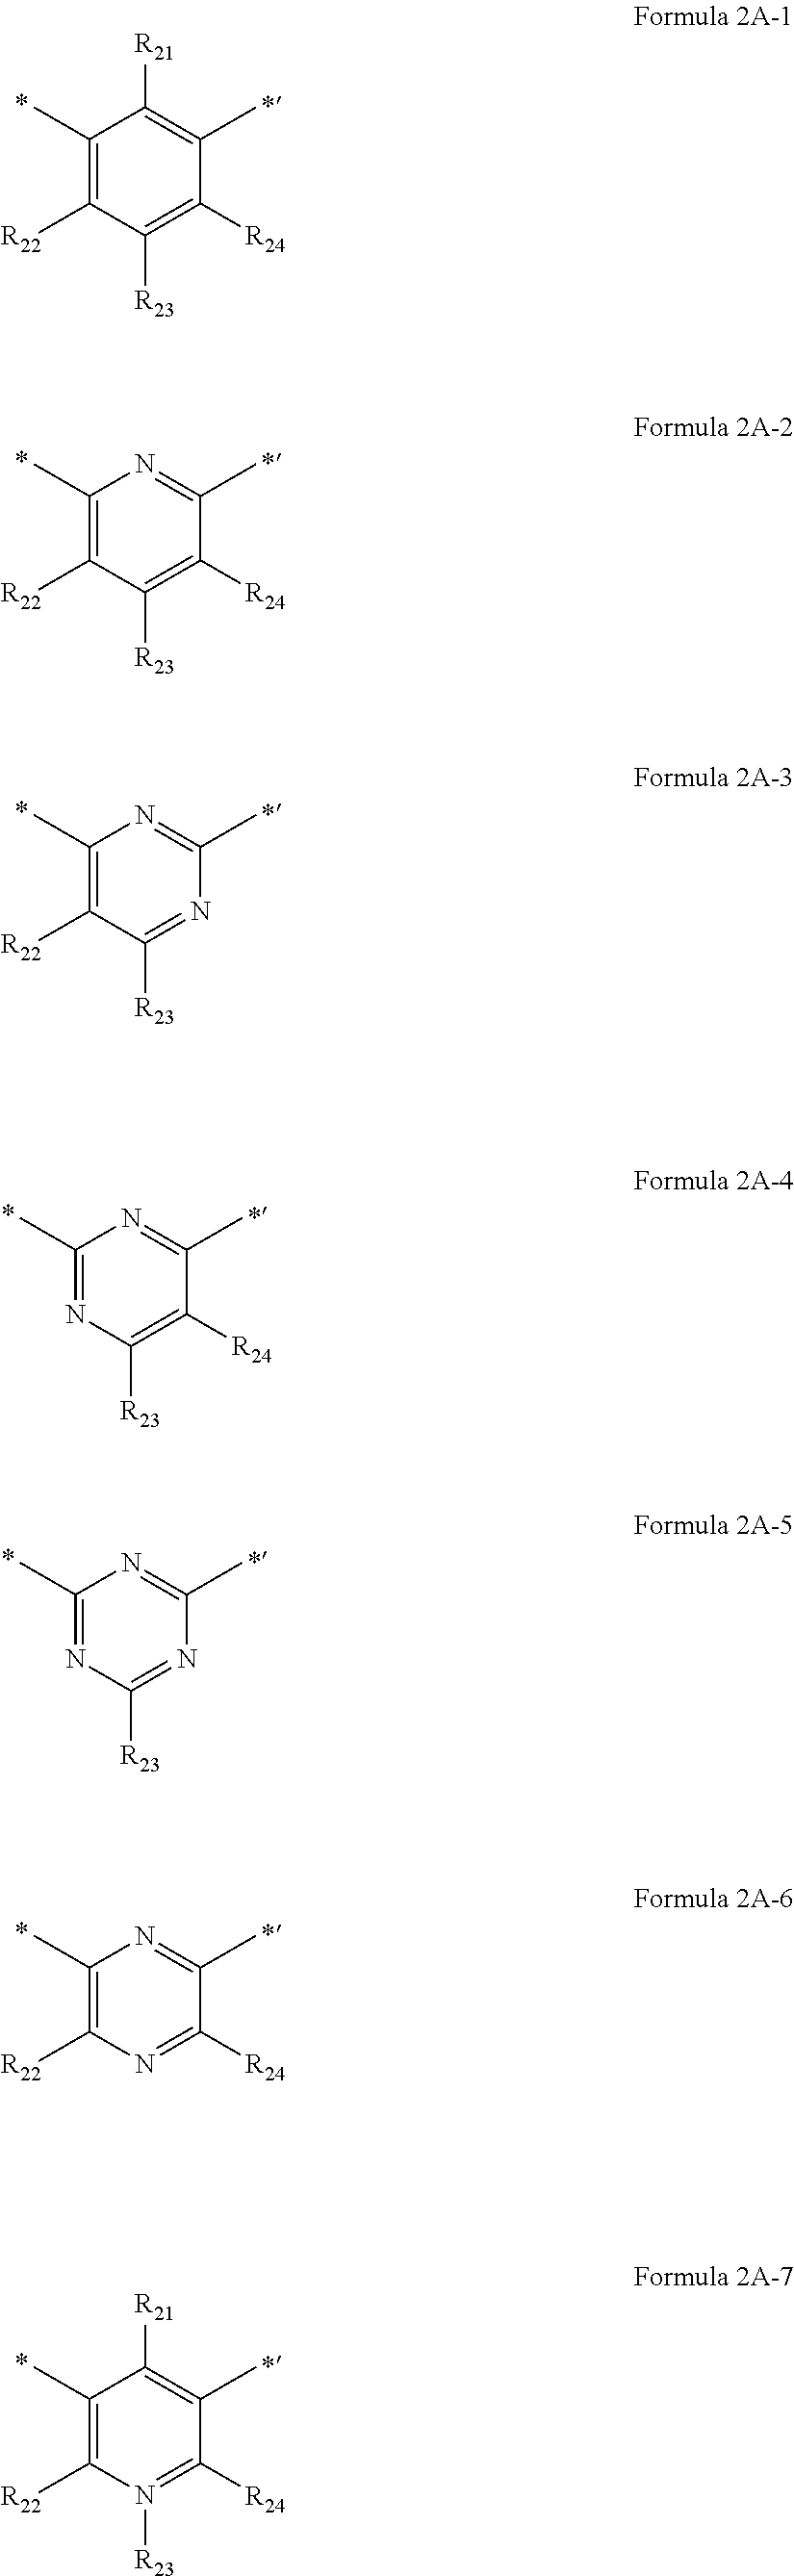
C1(C)=C([R22])C([R23])=C([R24])C(C)=C1[R21].C1(C)=C([R22])C([R23])=C([R24])C(C)=N1.C1(C)=C([R22])C([R23])=NC(C)=N1.C1(C)=NC([R23])=C([R24])C(C)=N1.C1(C)=NC([R23])=NC(C)=N1.C1(C)=C([R22])N=C([R24])C(C)=N1.C1(C)=C([R22])N([R23])=C([R24])C(C)=C1[R21]
